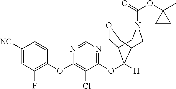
C1([NC])=CC(F)=C(OC2=C(Cl)C(OC3([H])C4COCC3CN(C(=O)OC3(C)CC3)C4)=NC=N2)C=C1
